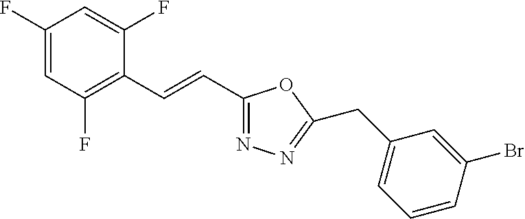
C1(F)=CC(F)=C(C=CC2=NN=C(CC3=CC=CC(Br)=C3)O2)C(F)=C1
